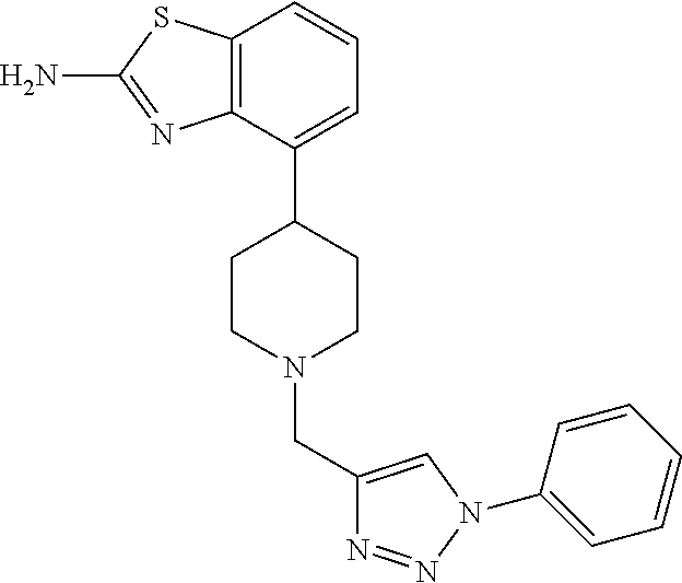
C12=C(C(C3CCN(CC4=CN(C5=CC=CC=C5)N=N4)CC3)=CC=C1)N=C(N)S2
